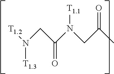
[T1.2]N(CC(N(CC(=O)C)[T1.1])=O)[T1.3]
